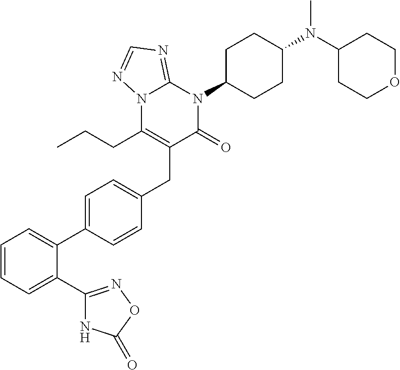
N12C(CCC)=C(CC3=CC=C(C4=CC=CC=C4C4=NOC(=O)N4)C=C3)C(=O)N(C3CCC(N(C4CCOCC4)C)CC3)C1=NC=N2
